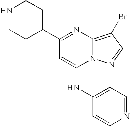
C1(C2CCNCC2)=NC2=C(Br)C=NN2C(NC2=CC=NC=C2)=C1
